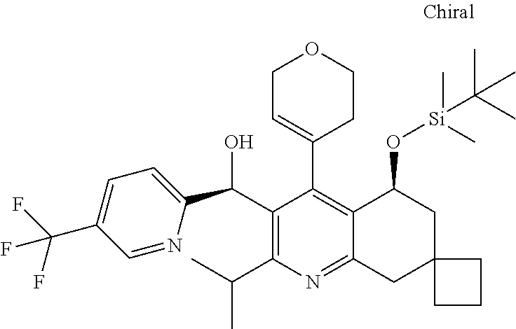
C1(C(O)C2=CC=C(C(F)(F)F)C=N2)=C(C(C)C)N=C2C(=C1C1=CCOCC1)C(O[Si](C)(C)C(C)(C)C)CC1(C2)CCC1
